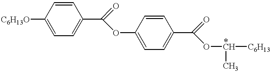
[C6H13O]C1=CC=C(C(OC2=CC=C(C(OC([C6H13])C)=O)C=C2)=O)C=C1
